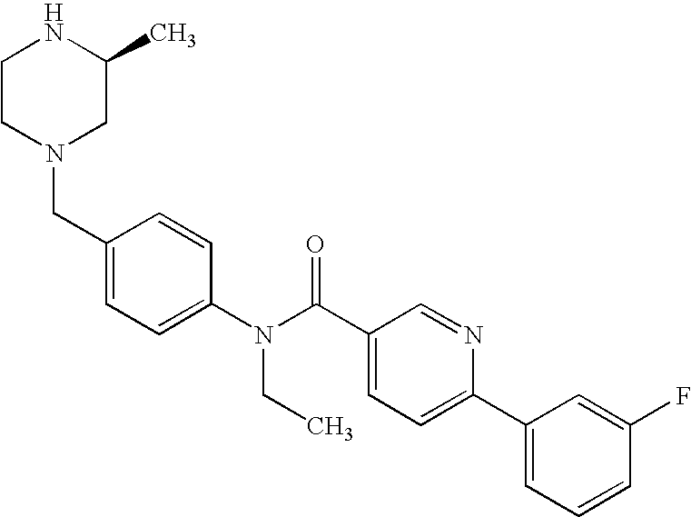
C1CN(CC2=CC=C(N(C(C3=CC=C(C4=CC=CC(F)=C4)N=C3)=O)CC)C=C2)CC(C)N1
